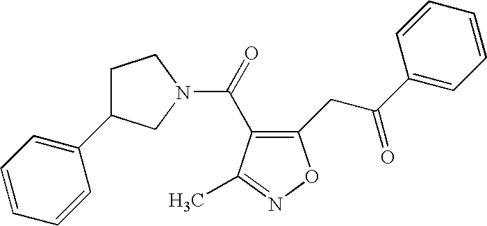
C1=CC=CC(C2CCN(C(=O)C3=C(CC(C4=CC=CC=C4)=O)ON=C3C)C2)=C1
